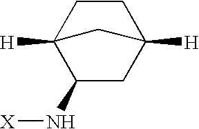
C1CC2([H])CC(N[X])C1([H])C2
